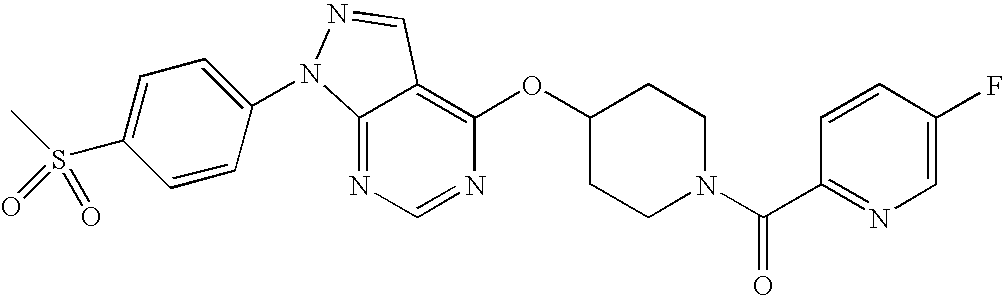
C12=NC=NC(OC3CCN(C(C4=NC=C(F)C=C4)=O)CC3)=C1C=NN2C1=CC=C(S(C)(=O)=O)C=C1
